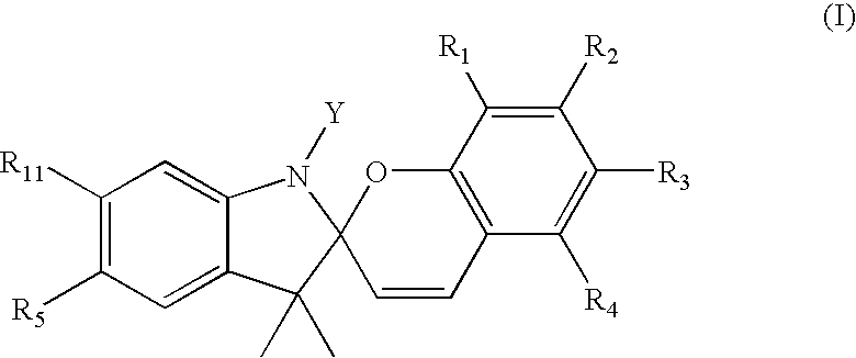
C1([R5])=C([R11])C=C2C(=C1)C(C)(C)C1(N2[Y])C=CC2=C(O1)C([R1])=C([R2])C([R3])=C2[R4]
